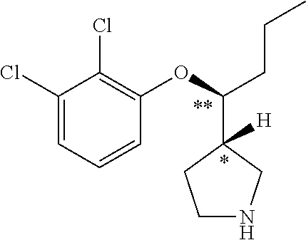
C1NCC(C(OC2=C(Cl)C(Cl)=CC=C2)CCC)([H])C1
